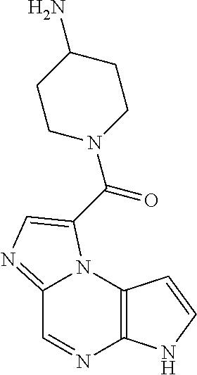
C12=NC=C(C(=O)N3CCC(N)CC3)N1C1=C(N=C2)NC=C1
